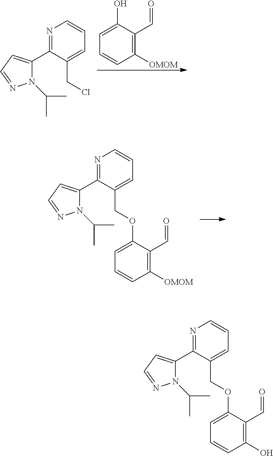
N1=C(C2=CC=NN2C(C)C)C(CCl)=CC=C1.C1([OMOM])=C(C=O)C(O)=CC=C1.N1=C(C2=CC=NN2C(C)C)C(COC2=CC=CC([OMOM])=C2C=O)=CC=C1.N1=C(C2=CC=NN2C(C)C)C(COC2=CC=CC(O)=C2C=O)=CC=C1
